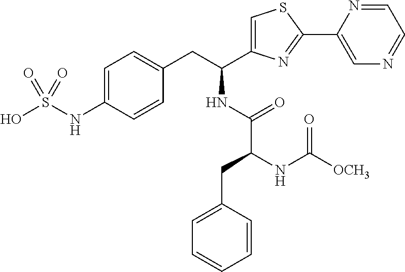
C1=C(NS(O)(=O)=O)C=CC(CC(C2=CSC(C3=CN=CC=N3)=N2)NC(=O)C(NC([OCH3])=O)CC2=CC=CC=C2)=C1
